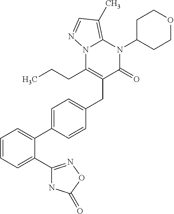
C(C1=C(CCC)N2C(=C(C)C=N2)N(C2CCOCC2)C1=O)C1=CC=C(C2=CC=CC=C2C2=NOC(=O)N2)C=C1
